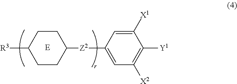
C1CC([R3])CCC1[Z2]C1=CC([X2])=C([Y1])C([X1])=C1.[E]
